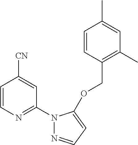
C1=CC(COC2=CC=NN2C2=NC=CC([CN])=C2)=C(C)C=C1C
